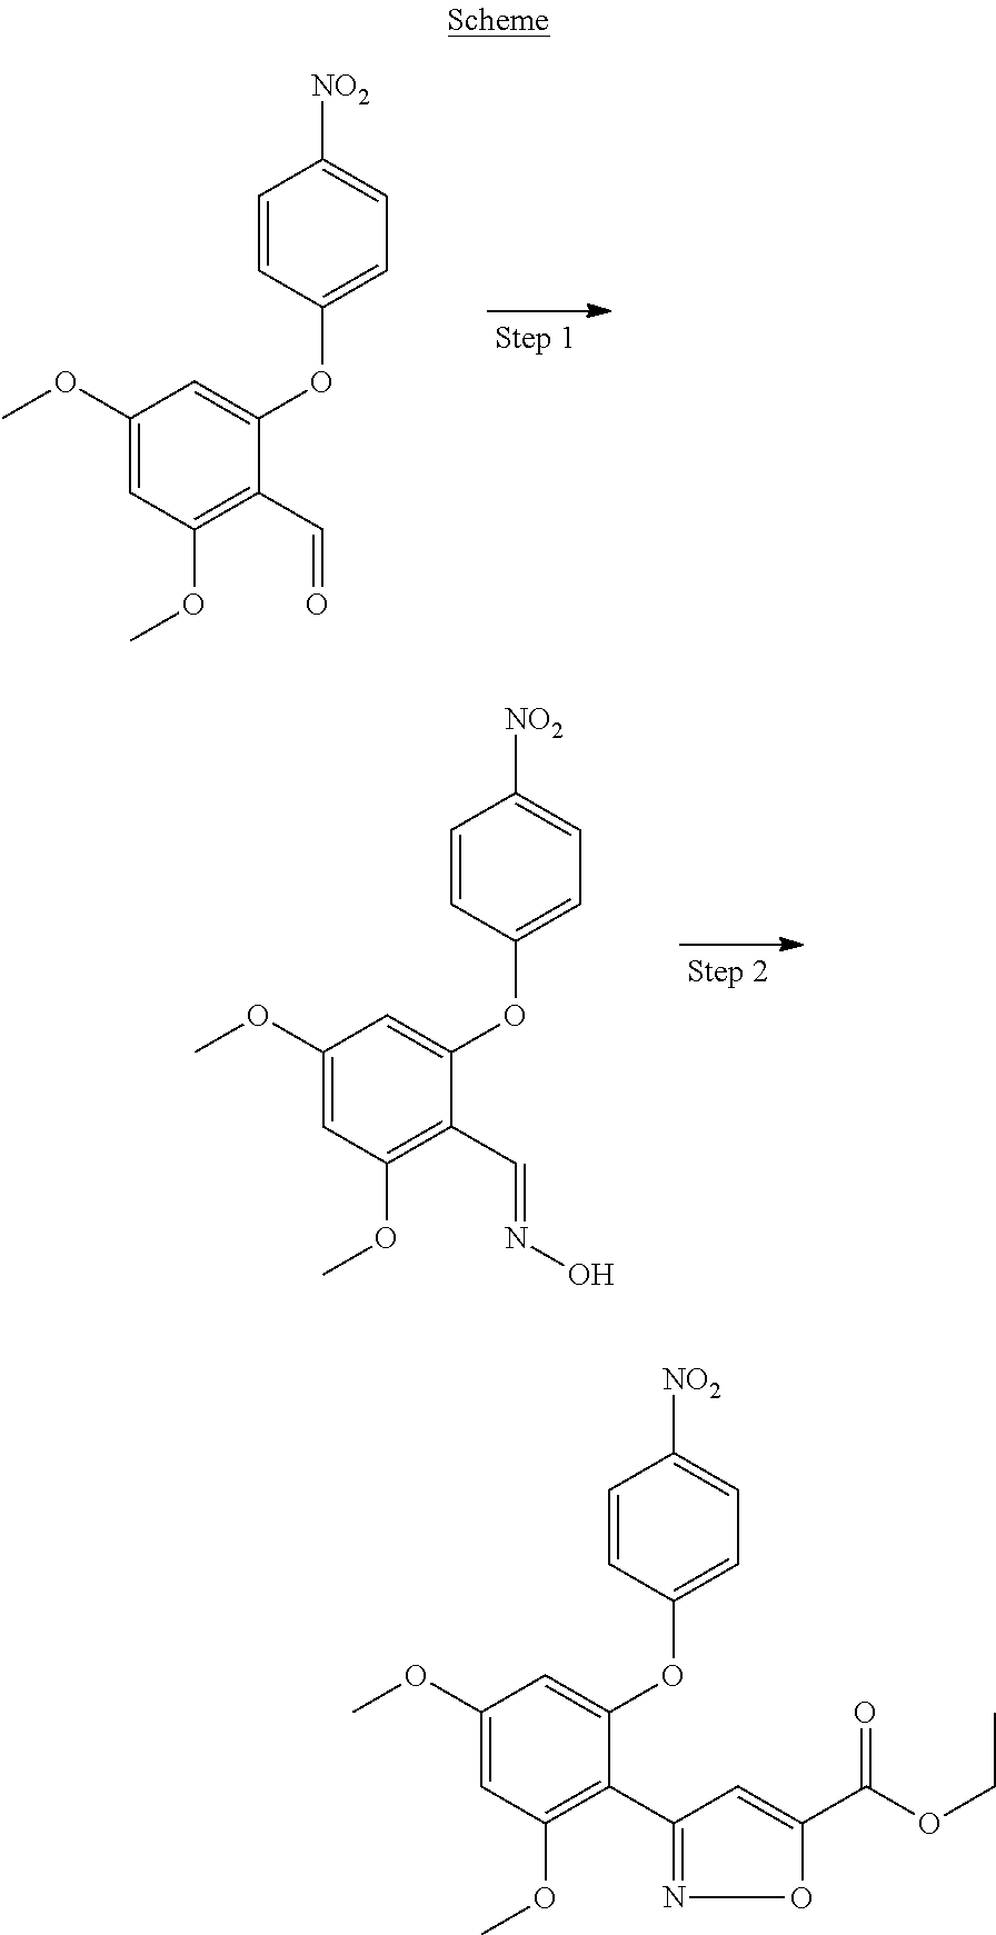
C1(OC)=CC(OC)=C(C=O)C(OC2=CC=C([NO2])C=C2)=C1.C1(OC)=CC(OC)=C(C=NO)C(OC2=CC=C([NO2])C=C2)=C1.C1(OC)=CC(OC)=C(C2=NOC(C(=O)OCC)=C2)C(OC2=CC=C([NO2])C=C2)=C1
